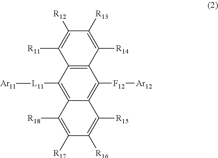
C1([R12])=C([R11])C2=C(C([R14])=C1[R13])C([F12][Ar12])=C1C(=C2[L11][Ar11])C([R18])=C([R17])C([R16])=C1[R15]
